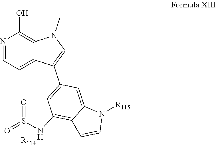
N1=CC=C2C(=C1O)N(C)C=C2C1=CC(NS(=O)(=O)[R114])=C2C(=C1)N([R115])C=C2
